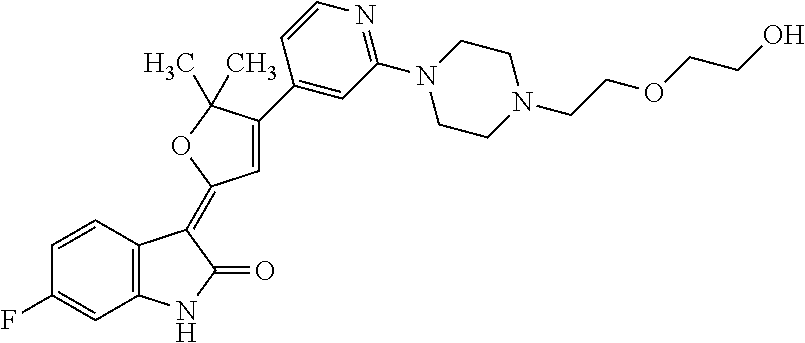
C1=CC2=C(C=C1F)NC(=O)C2=C1C=C(C2=CC(N3CCN(CCOCCO)CC3)=NC=C2)C(C)(C)O1
